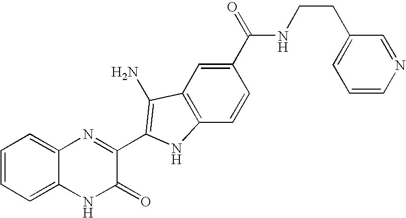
C1=C2C(=CC=C1)N=C(C1=C(N)C3=C(C=CC(C(=O)NCCC4=CC=CN=C4)=C3)N1)C(=O)N2
